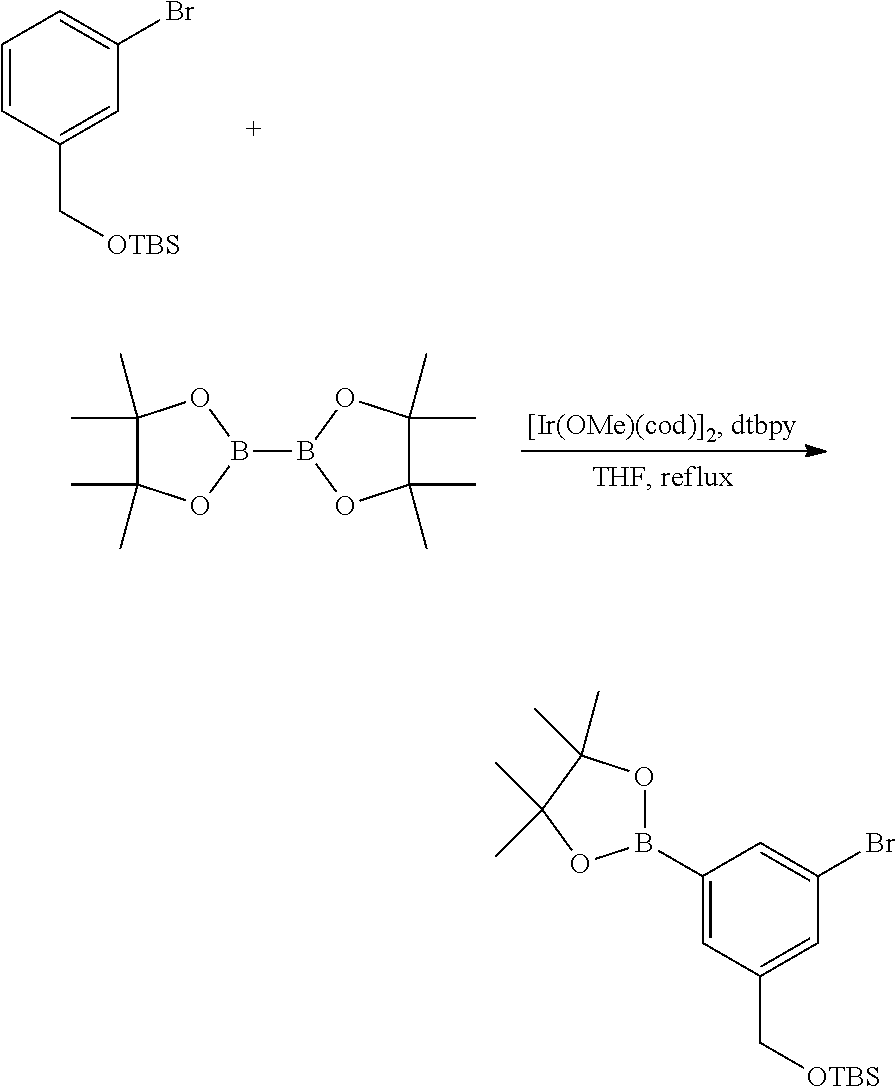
C1=CC(C[OTBS])=CC(Br)=C1.C1(C)(C)C(C)(C)OB(B2OC(C)(C)C(C)(C)O2)O1.C1(B2OC(C)(C)C(C)(C)O2)=CC(C[OTBS])=CC(Br)=C1
